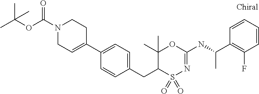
C1(CC2S(=O)(=O)N=C(NC(C)C3=C(F)C=CC=C3)OC2(C)C)=CC=C(C2=CCN(C(OC(C)(C)C)=O)CC2)C=C1
